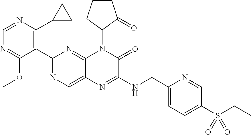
C1=NC(C2CC2)=C(C2=NC=C3C(=N2)N(C2CCCC2=O)C(=O)C(NCC2=CC=C(S(=O)(=O)CC)C=N2)=N3)C(OC)=N1
